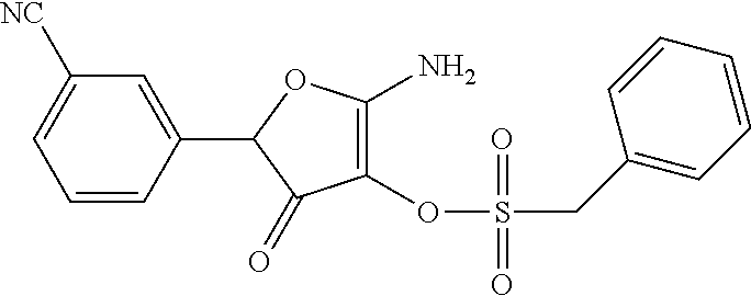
C1=CC(C2C(=O)C(OS(CC3=CC=CC=C3)(=O)=O)=C(N)O2)=CC([NC])=C1
